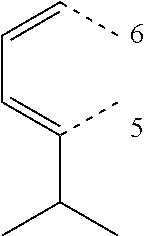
C(C)(=CC=CC)C(C)C
